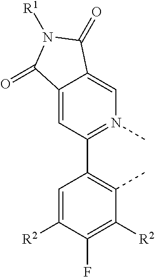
C12=CC(C3=C(C)C([R2])=C(F)C([R2])=C3)=N(C)C=C1C(=O)N([R1])C2=O
